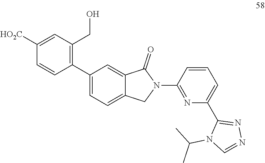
C1([HO2C])=CC(CO)=C(C2=CC=C3C(=C2)C(=O)N(C2=NC(C4=NN=CN4C(C)C)=CC=C2)C3)C=C1
